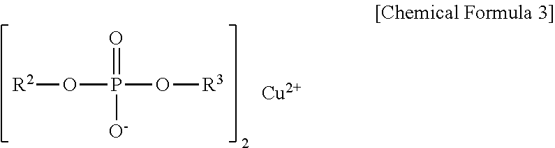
[R2]OP(O[R3])(=O)[O-].[Cu]
